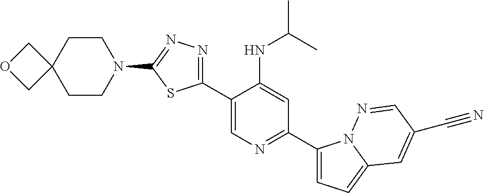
C1(C2=CN=C(C3=CC=C4N3N=CC(C#N)=C4)C=C2NC(C)C)=NN=C(N2CCC3(CC2)COC3)S1
